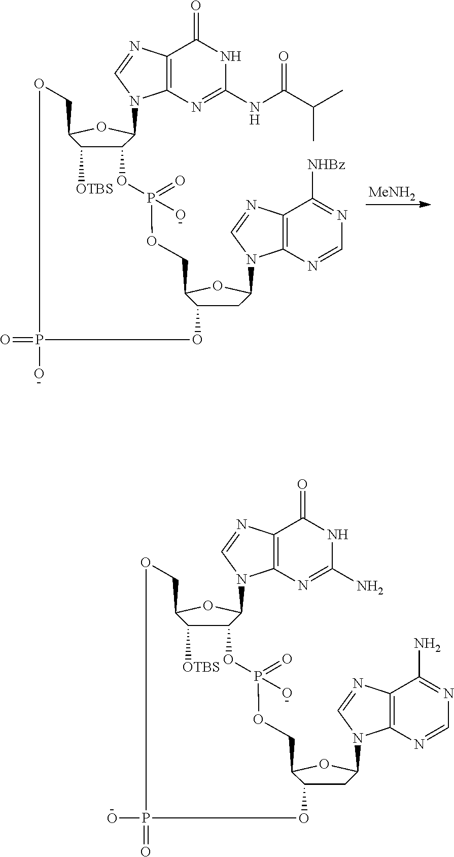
C12C([OTBS])C(OC1N1C3=C(N=C1)C(=O)NC(N)=N3)COP(=O)(O)OC1CC(N3C4=C(N=C3)C(N)=NC=N4)OC1COP(=O)(O)O2.C12C([OTBS])C(OC1N1C3=C(N=C1)C(=O)NC(NC(C(C)C)=O)=N3)COP(O)(=O)OC1CC(N3C4=C(N=C3)C([NHBz])=NC=N4)OC1COP(=O)(O)O2.[MeNH2]
